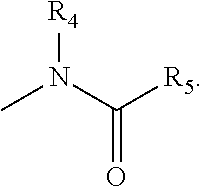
CN(C([R5])=O)[R4]
